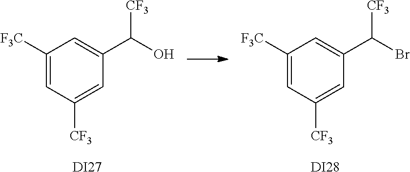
C1([F3C])=CC([CF3])=CC(C([CF3])Br)=C1.[DI28].C1([F3C])=CC([CF3])=CC(C([CF3])O)=C1.[DI27]
